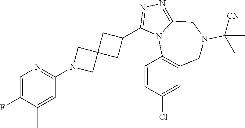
C1=C(F)C(C)=CC(N2CC3(C2)CC(C2=NN=C4N2C2=C(CN(C([CN])(C)C)C4)C=C(Cl)C=C2)C3)=N1
